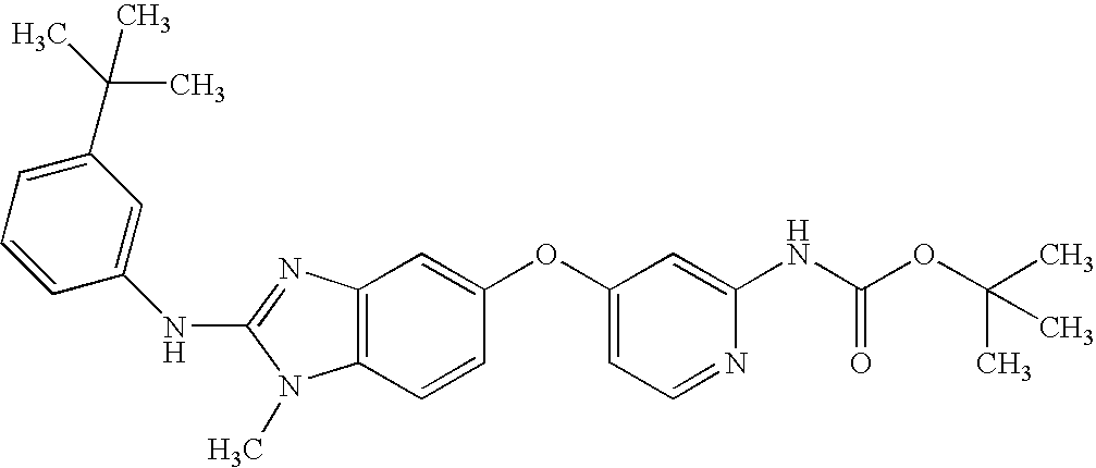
N(C1=NC2=C(N1C)C=CC(OC1=CC=NC(NC(=O)OC(C)(C)C)=C1)=C2)C1=CC(C(C)(C)C)=CC=C1
